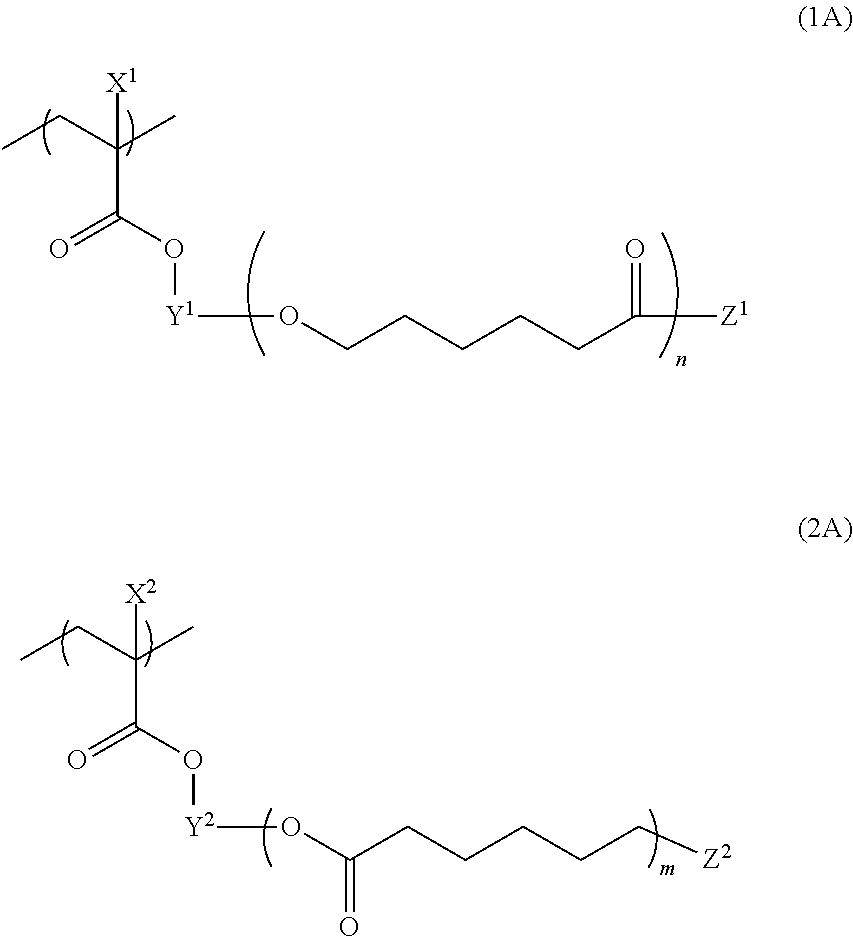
CCC(C)([X1])C(O[Y1]OCCCCCC([Z1])=O)=O.CCC(C)([X2])C(O[Y2]OC(CCCCC[Z2])=O)=O
